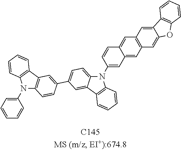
C12=C(C3=C(N1C1=CC=CC=C1)C=CC=C3)C=C(C1=CC=C3C(=C1)C1=C(C=CC=C1)N3C1=CC3=CC4=C(C=C3C=C1)C=C1C(=C4)OC3=C1C=CC=C3)C=C2
